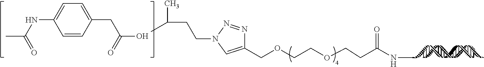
C1(COCCOCCC(NC)=O)=CN(CCC(C)C)N=N1.C1=CC(CC(=O)O)=CC=C1NC(C)=O
